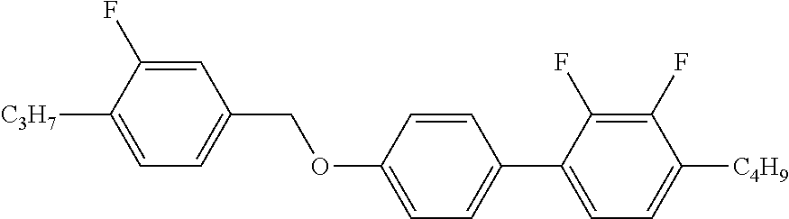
C1=C(F)C([C3H7])=CC=C1COC1=CC=C(C2=CC=C([C4H9])C(F)=C2F)C=C1
